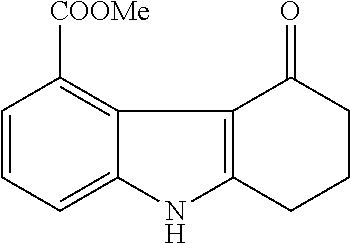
C1=CC=C2C(=C1[COOMe])C1=C(N2)CCCC1=O
